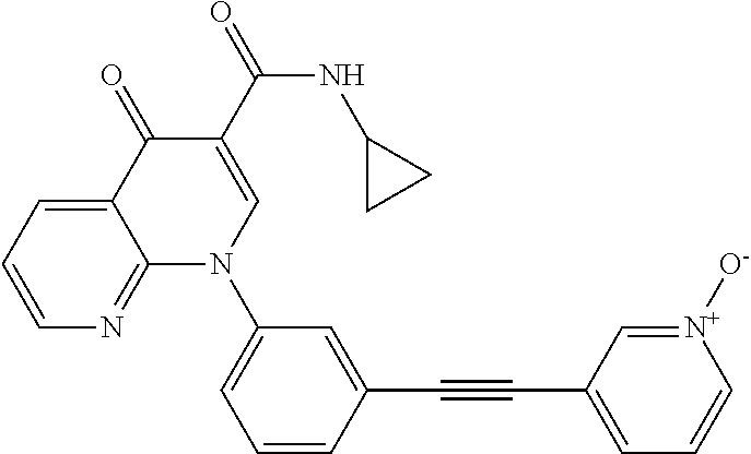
C12=CC=CN=C1N(C1=CC=CC(C#CC3=CC=C[N+]([O-])=C3)=C1)C=C(C(=O)NC1CC1)C2=O
